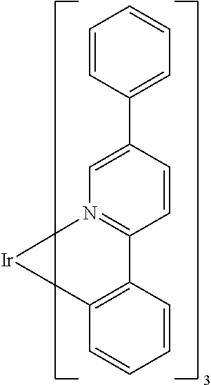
C12=C(C=CC=C1)C1=N(C=C(C3=CC=CC=C3)C=C1)[Ir]2
